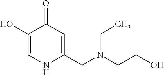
C1(O)=CNC(CN(CCO)CC)=CC1=O
